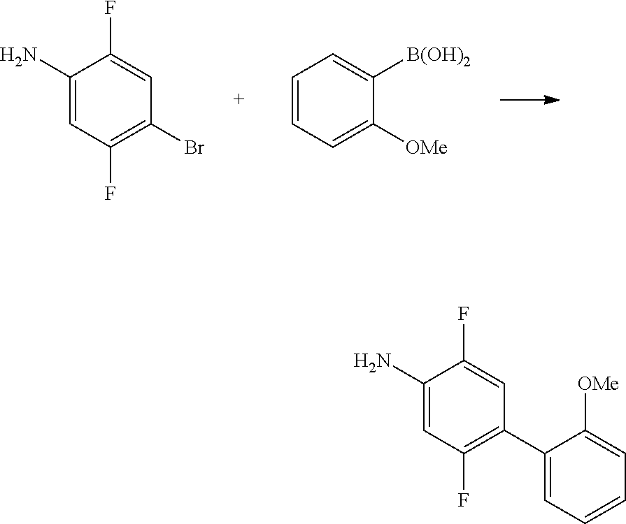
C1(N)=CC(F)=C(Br)C=C1F.C1=CC=C([OMe])C([B(OH)2])=C1.C1(N)=CC(F)=C(C2=CC=CC=C2[OMe])C=C1F
